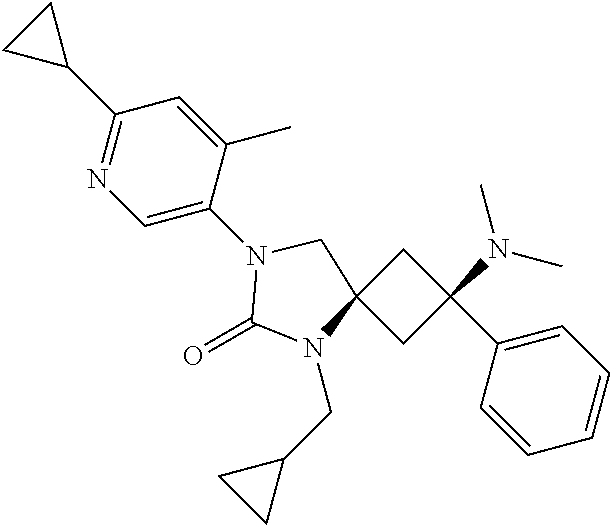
C1C(C2=CC=CC=C2)(N(C)C)CC12N(CC1CC1)C(=O)N(C1=CN=C(C3CC3)C=C1C)C2
